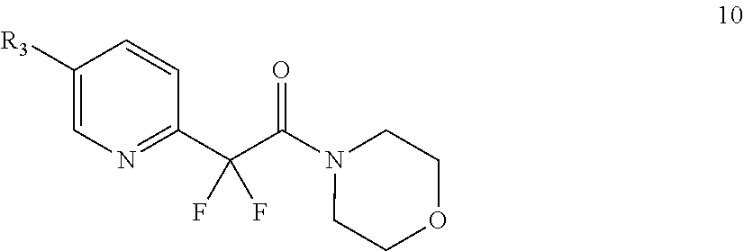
C(C(C1=NC=C([R3])C=C1)(F)F)(N1CCOCC1)=O
